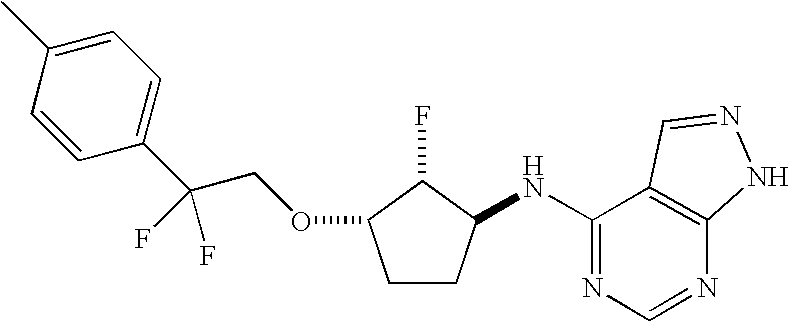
C1=C(C)C=CC(C(COC2CCC(NC3=NC=NC4=C3C=NN4)C2F)(F)F)=C1
